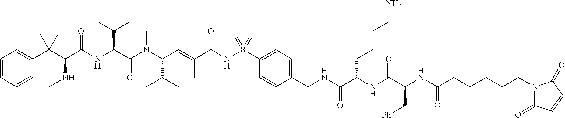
C1=CC=CC(C(C(C(NC(C(N(C(C=C(C(NS(C2=CC=C(CNC(C(NC(C(NC(CCCCCN3C(=O)C=CC3=O)=O)C[Ph])=O)CCCCN)=O)C=C2)(=O)=O)=O)C)C(C)C)C)=O)C(C)(C)C)=O)NC)(C)C)=C1
